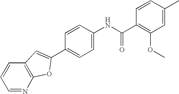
C1=CC=NC2=C1C=C(C1=CC=C(NC(C3=C(OC)C=C(C)C=C3)=O)C=C1)O2
